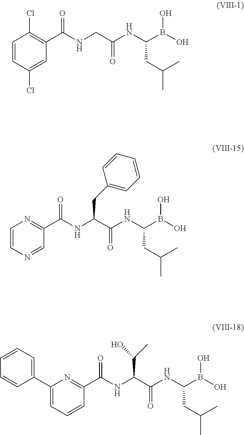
C1=CC(Cl)=CC(C(NCC(NC(B(O)O)CC(C)C)=O)=O)=C1Cl.C1=CN=CC(C(NC(C(NC(B(O)O)CC(C)C)=O)CC2=CC=CC=C2)=O)=N1.C1(C2=CC=CC=C2)=CC=CC(C(NC(C(NC(B(O)O)CC(C)C)=O)C(C)O)=O)=N1
